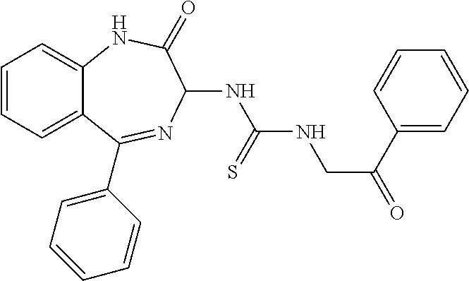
C1=CC=C2C(=C1)NC(=O)C(NC(=S)NCC(=O)C1=CC=CC=C1)N=C2C1=CC=CC=C1
